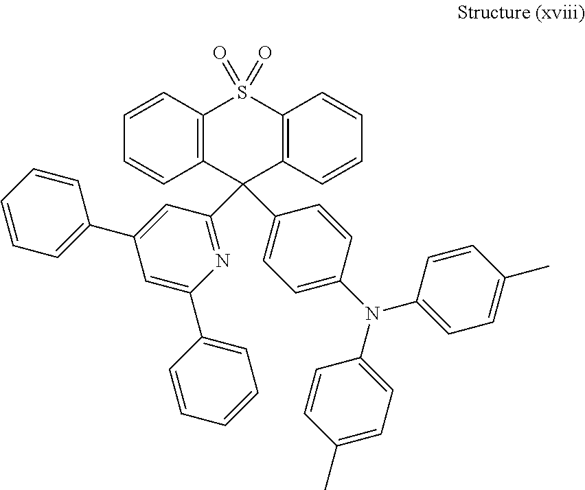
C12=C(C=CC=C1)S(=O)(=O)C1=C(C2(C2=NC(C3=CC=CC=C3)=CC(C3=CC=CC=C3)=C2)C2=CC=C(N(C3=CC=C(C)C=C3)C3=CC=C(C)C=C3)C=C2)C=CC=C1
